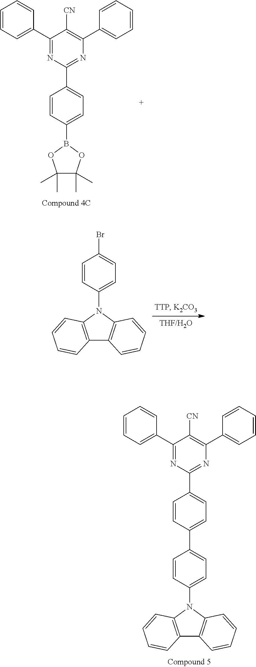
C1(C2=NC(C3=CC=CC=C3)=C([CN])C(C3=CC=CC=C3)=N2)=CC=C(C2=CC=C(N3C4=C(C5=C3C=CC=C5)C=CC=C4)C=C2)C=C1.BrC1=CC=C(N2C3=C(C4=C2C=CC=C4)C=CC=C3)C=C1.C1(C2=NC(C3=CC=CC=C3)=C([CN])C(C3=CC=CC=C3)=N2)=CC=C(B2OC(C)(C)C(C)(C)O2)C=C1
